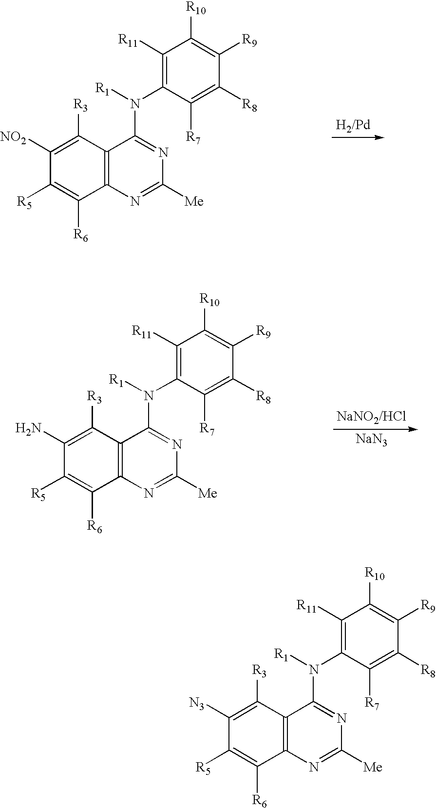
C12=C(C([R3])=C([NO2])C([R5])=C1[R6])C(N(C1=C([R11])C([R10])=C([R9])C([R8])=C1[R7])[R1])=NC([Me])=N2.C12=C(C([R3])=C(N)C([R5])=C1[R6])C(N(C1=C([R11])C([R10])=C([R9])C([R8])=C1[R7])[R1])=NC([Me])=N2.[NaN3].C12=C(C([R3])=C([N3])C([R5])=C1[R6])C(N(C1=C([R11])C([R10])=C([R9])C([R8])=C1[R7])[R1])=NC([Me])=N2
